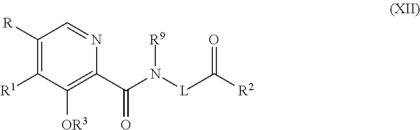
C1([R])=C([R1])C([OR3])=C(C(N([L]C([R2])=O)[R9])=O)N=C1
